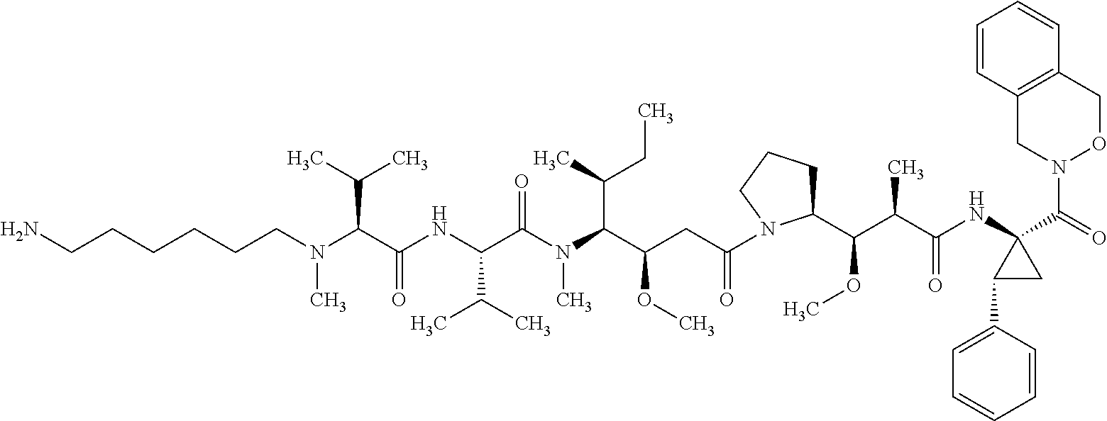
C1=CC2=C(C=C1)CON(C(=O)C1(NC(C(C(C3CCCN3C(CC(C(N(C(C(NC(C(N(C)CCCCCCN)C(C)C)=O)C(C)C)=O)C)C(C)CC)OC)=O)OC)C)=O)C(C3=CC=CC=C3)C1)C2
